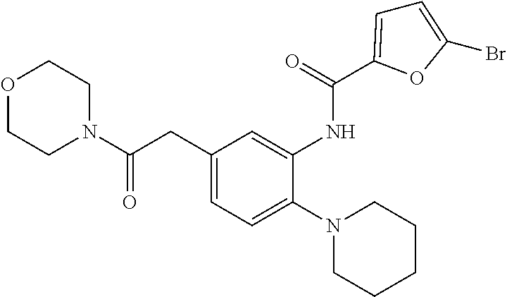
C1(CC(N2CCOCC2)=O)=CC=C(N2CCCCC2)C(NC(=O)C2=CC=C(Br)O2)=C1
